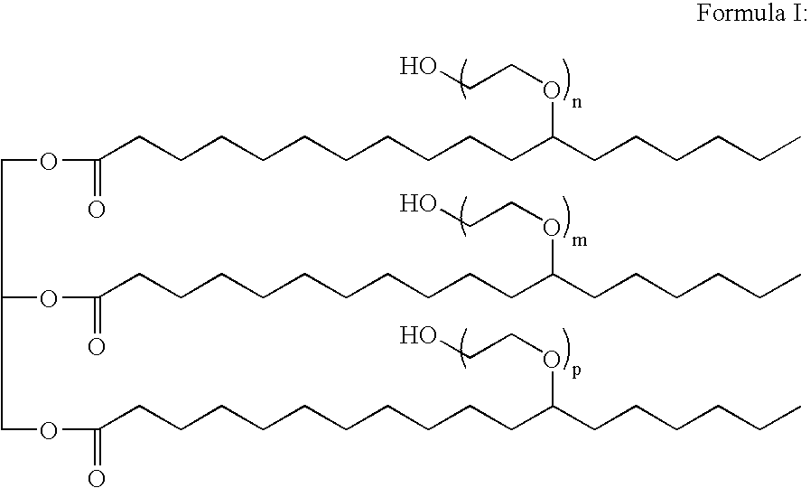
C(C(OC(=O)CCCCCCCCCCC(CCCCCC)OCCO)COC(=O)CCCCCCCCCCC(CCCCCC)OCCO)OC(=O)CCCCCCCCCCC(CCCCCC)OCCO
